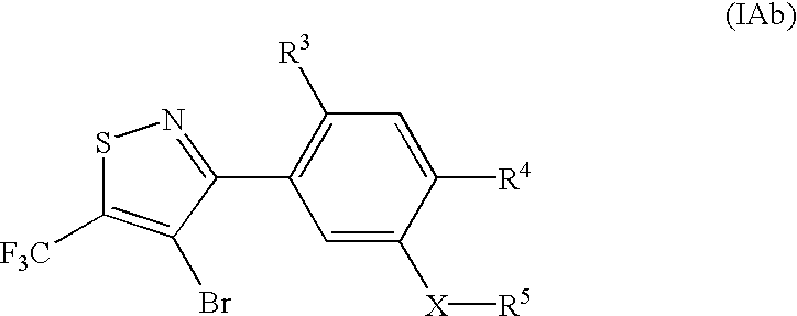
C1([R3])=C(C2=NSC([F3C])=C2Br)C=C([X][R5])C([R4])=C1
